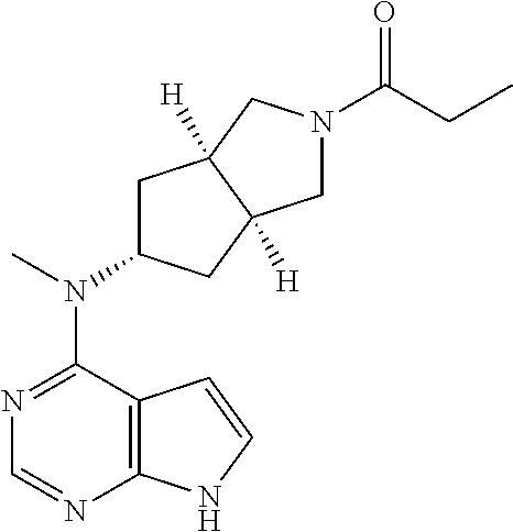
C12=C(N=CN=C1N(C)C1CC3([H])C([H])(C1)CN(C(CC)=O)C3)NC=C2
